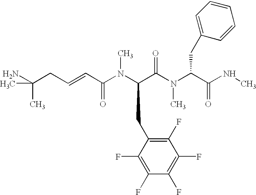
C(CC=CC(N(C(C(N(C(C(NC)=O)CC1=CC=CC=C1)C)=O)CC1=C(F)C(F)=C(F)C(F)=C1F)C)=O)(N)(C)C
